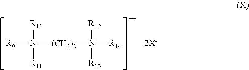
[R9]N([R10])([(CH2)3]N([R12])([R14])[R13])[R11].[2X-]
